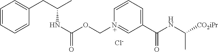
C1=CC=CC(CC(C)NC(OC[N+]2=CC(C(NC([CO2iPr])C)=O)=CC=C2)=O)=C1.[Cl-]
